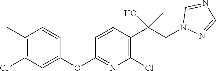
C1(OC2=NC(Cl)=C(C(CN3C=NC=N3)(O)C)C=C2)=CC(Cl)=C(C)C=C1
